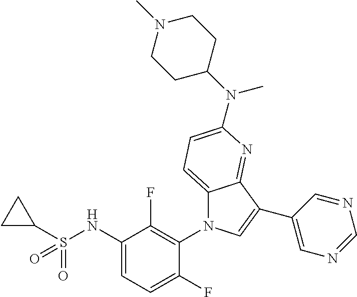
C12=CC=C(N(C3CCN(C)CC3)C)N=C1C(C1=CN=CN=C1)=CN2C1=C(F)C(NS(C2CC2)(=O)=O)=CC=C1F
